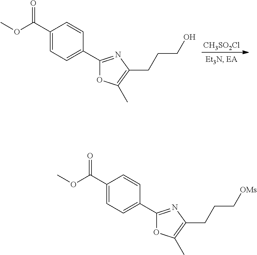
[CH3SO2Cl].C1(C(OC)=O)=CC=C(C2=NC(CCCO)=C(C)O2)C=C1.C1(C(OC)=O)=CC=C(C2=NC(CCC[OMs])=C(C)O2)C=C1
